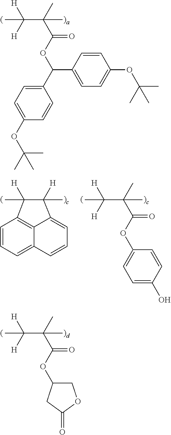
C(C(C)(C(OC(C1=CC=C(OC(C)(C)C)C=C1)C1=CC=C(OC(C)(C)C)C=C1)=O)C)([H])([H])C.C(C(C)(C(OC1COC(=O)C1)=O)C)([H])([H])C.C(C(C)(C(OC1=CC=C(O)C=C1)=O)C)([H])([H])C.C1([H])(C)C([H])(C)C2=CC=CC3=CC=CC1=C32
